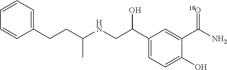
C1(C(CNC(CCC2=CC=CC=C2)C)O)=CC=C(O)C(C(N)=[18O])=C1
